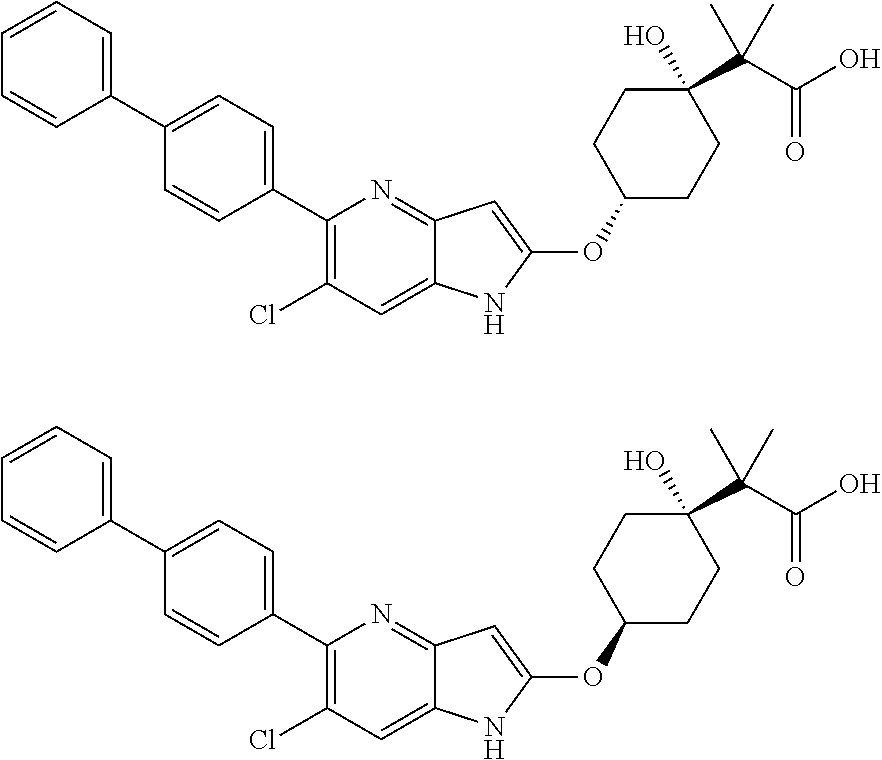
C1(C2=CC=C(C3=CC=CC=C3)C=C2)=C(Cl)C=C2C(=N1)C=C(OC1CCC(O)(C(C(O)=O)(C)C)CC1)N2.C1(C2=CC=C(C3=CC=CC=C3)C=C2)=C(Cl)C=C2C(=N1)C=C(OC1CCC(O)(C(C(O)=O)(C)C)CC1)N2
